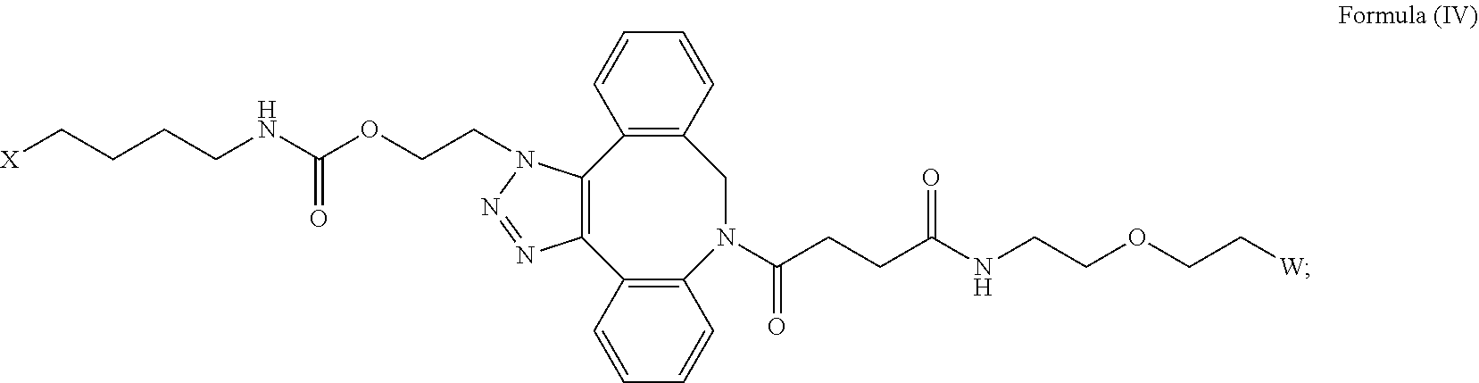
[X]CCCCNC(OCCN1C2=C(C3=C(N(C(CCC(NCCOCC[W])=O)=O)CC4=C2C=CC=C4)C=CC=C3)N=N1)=O
